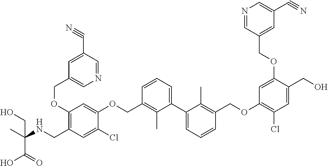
CC(NCC1=C(OCC2=CN=CC(C#N)=C2)C=C(OCC2=C(C)C(C3=CC=CC(COC4=C(Cl)C=C(CO)C(OCC5=CC(C#N)=CN=C5)=C4)=C3C)=CC=C2)C(Cl)=C1)(C(=O)O)CO
